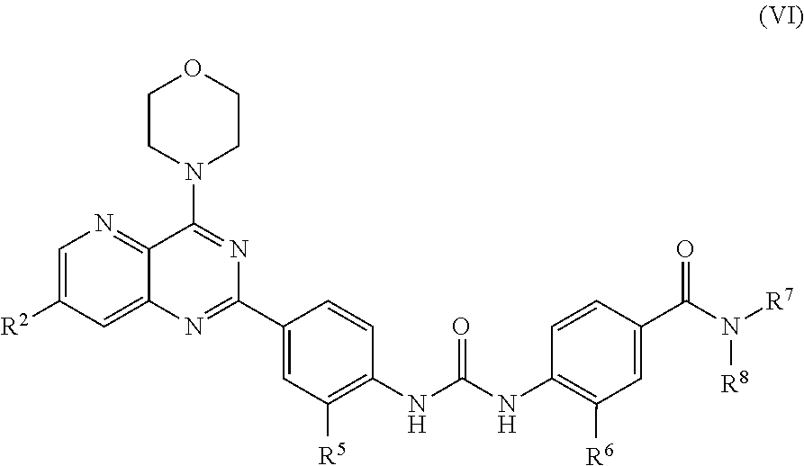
C1=C([R2])C=C2C(=N1)C(N1CCOCC1)=NC(C1=CC([R5])=C(NC(NC3=C([R6])C=C(C(N([R7])[R8])=O)C=C3)=O)C=C1)=N2
